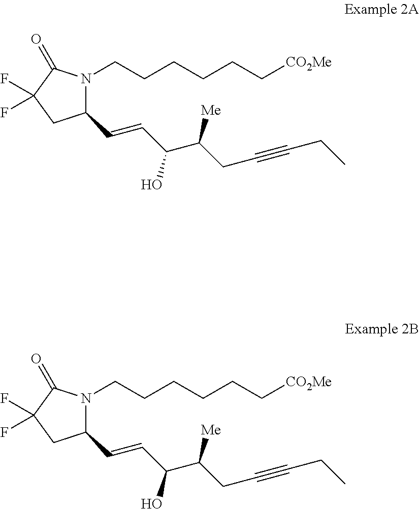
C1(C=CC(C(CC#CCC)[Me])O)N(CCCCCC[CO2Me])C(=O)C(F)(F)C1.C1(C=CC(C(CC#CCC)[Me])O)N(CCCCCC[CO2Me])C(=O)C(F)(F)C1
